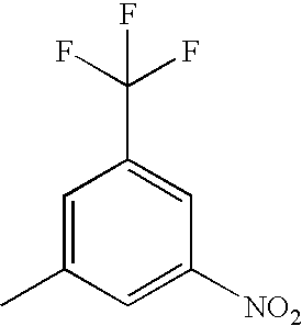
C1=C(C)C=C([NO2])C=C1C(F)(F)F
